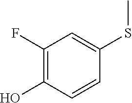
C1(F)=C(O)C=CC(SC)=C1
